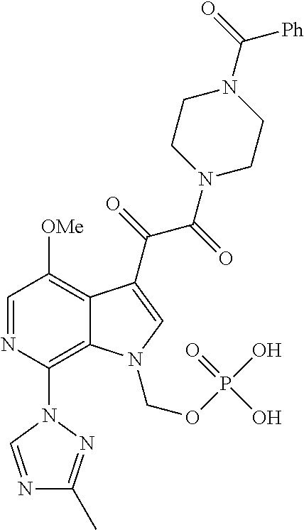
C12=C(N3N=C(C)N=C3)N=CC([OMe])=C1C(C(C(N1CCN(C(=O)[Ph])CC1)=O)=O)=CN2COP(O)(=O)O
